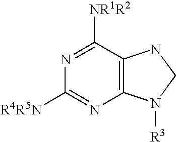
N1=C([NR1R2])C2=C(N=C1[R4R5N])N([R3])CN2
